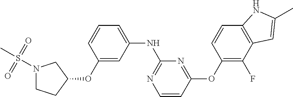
C1(OC2CCN(S(C)(=O)=O)C2)=CC(NC2=NC=CC(OC3=C(F)C4=C(C=C3)NC(C)=C4)=N2)=CC=C1
